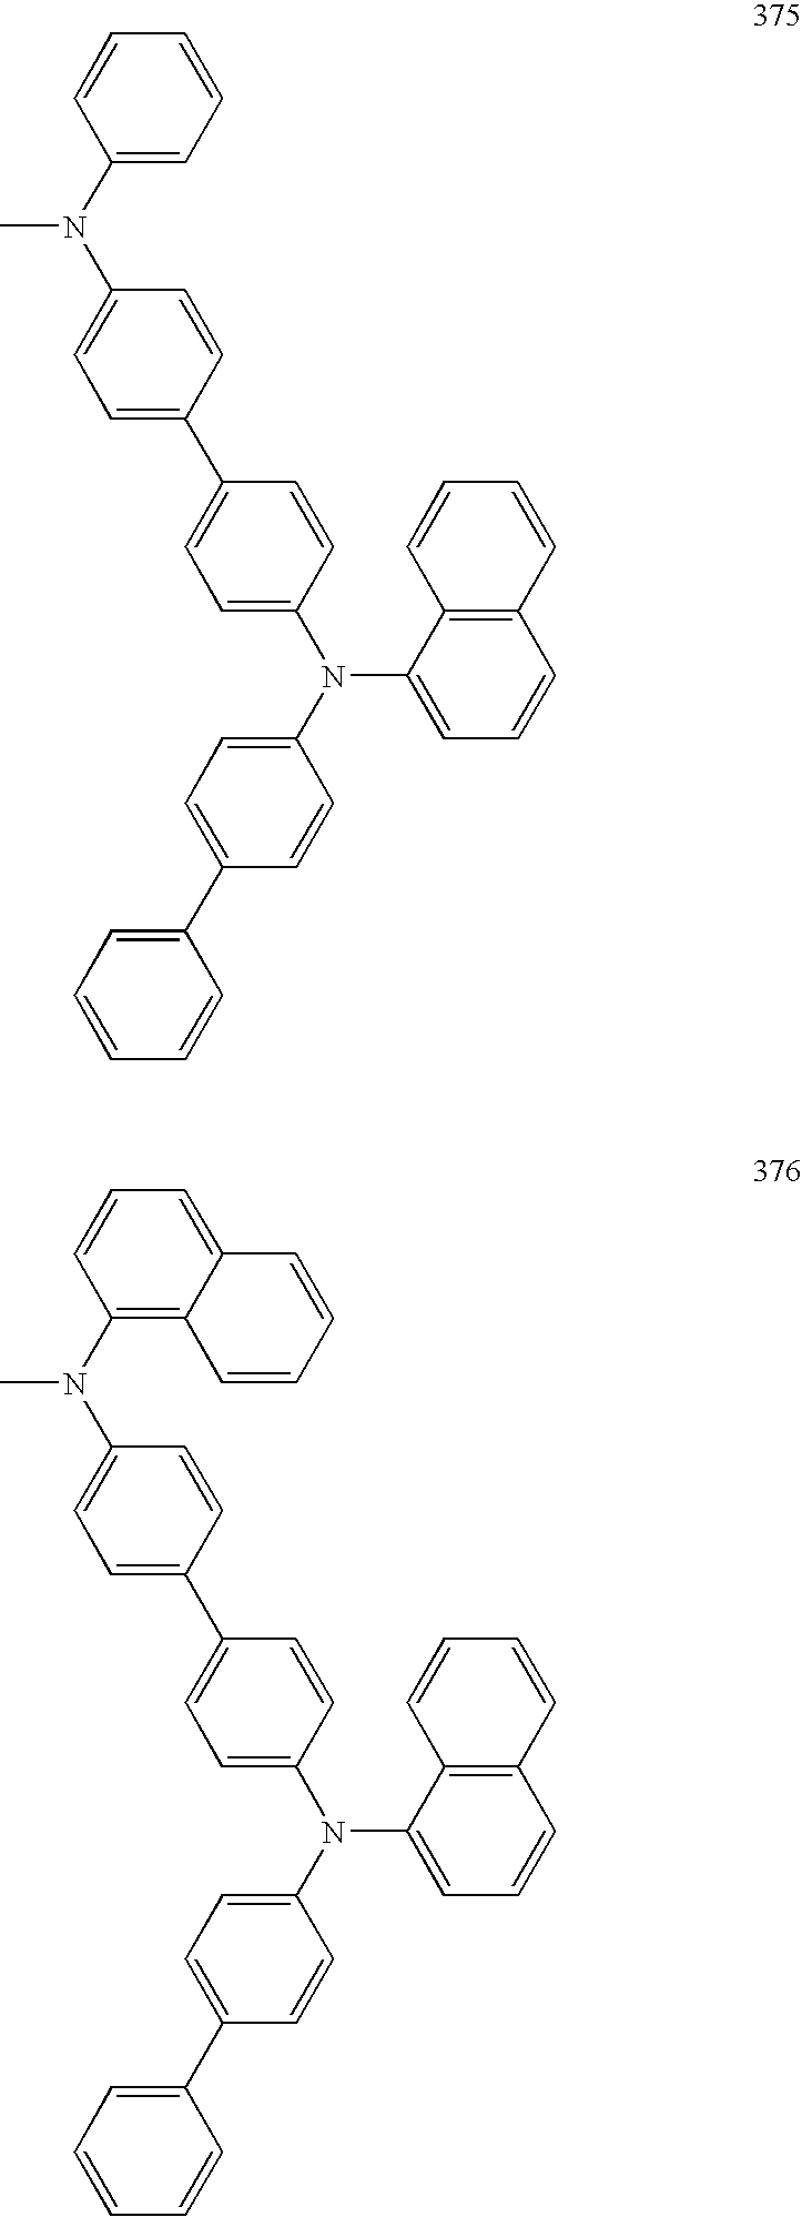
C1=C(N(C2=CC=C(C3=CC=C(N(C4=CC=C(C5=CC=CC=C5)C=C4)C4=CC=CC5=C4C=CC=C5)C=C3)C=C2)C)C=CC=C1.C12=C(N(C3=CC=C(C4=CC=C(N(C5=CC=C(C6=CC=CC=C6)C=C5)C5=CC=CC6=C5C=CC=C6)C=C4)C=C3)C)C=CC=C1C=CC=C2
